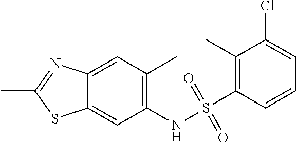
C12=CC(C)=C(NS(=O)(=O)C3=C(C)C(Cl)=CC=C3)C=C1SC(C)=N2
